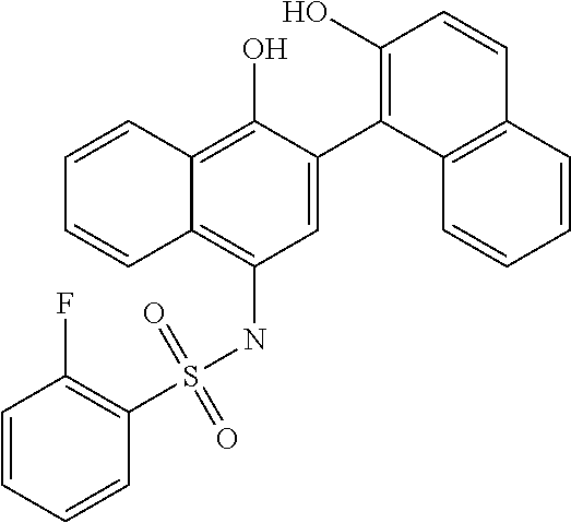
C1=C(C2=C(O)C=CC3=C2C=CC=C3)C(O)=C2C(=C1NS(C1=C(F)C=CC=C1)(=O)=O)C=CC=C2
